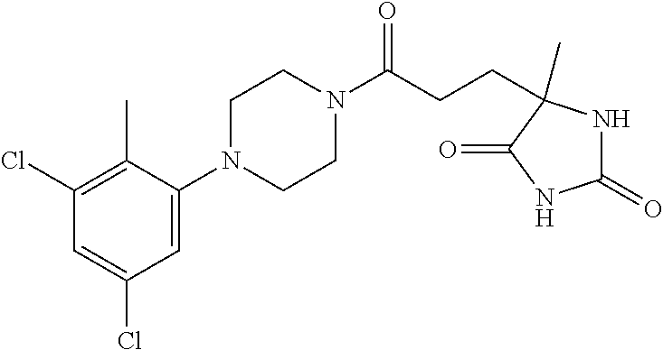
C1(=O)NC(CCC(N2CCN(C3=CC(Cl)=CC(Cl)=C3C)CC2)=O)(C)C(=O)N1
